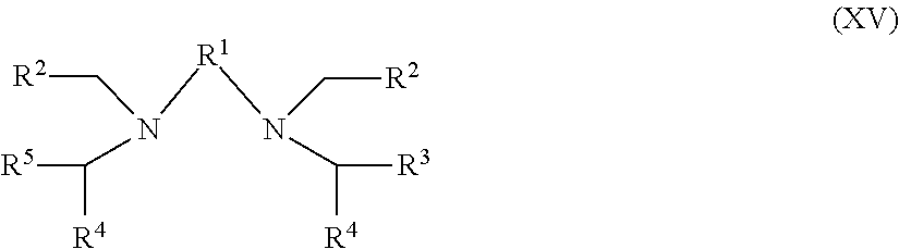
[R5]C(N(C[R2])[R1]N(C[R2])C([R4])[R3])[R4]
